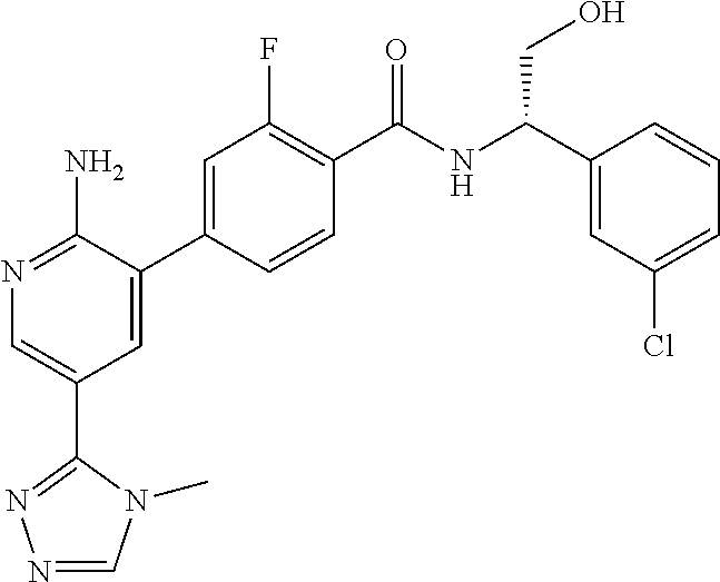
N1=C(N)C(C2=CC(F)=C(C(NC(C3=CC(Cl)=CC=C3)CO)=O)C=C2)=CC(C2=NN=CN2C)=C1
